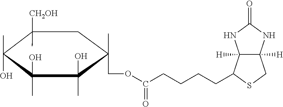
C1([CH2OH])(C)C(C)(O)C(C)(O)C(O)(C)C(C)(COC(CCCCC2C3([H])C([H])(CS2)NC(=O)N3)=O)C1
